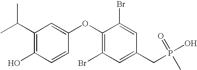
C1(C(C)C)=C(O)C=CC(OC2=C(Br)C=C(CP(O)(=O)C)C=C2Br)=C1
